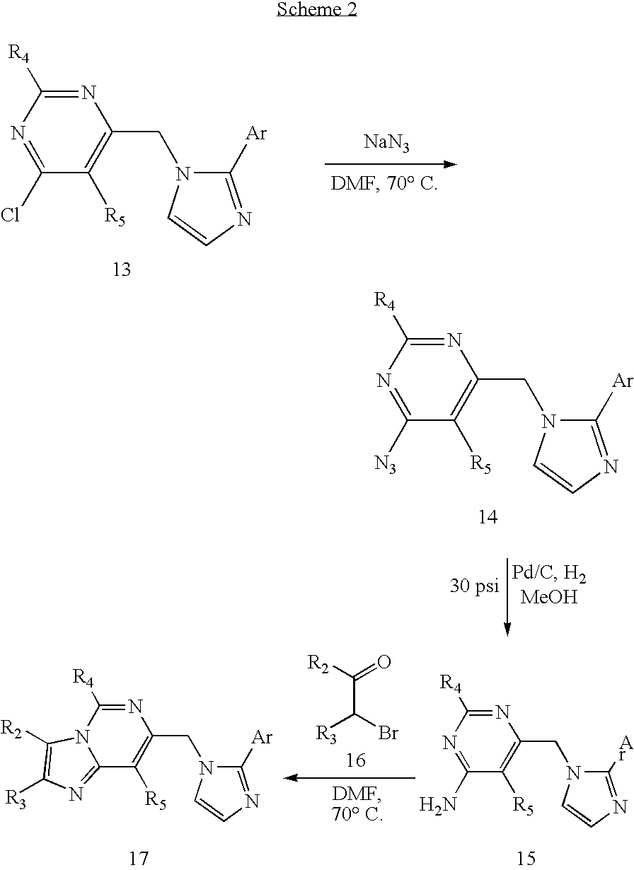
C1(CN2C([Ar])=NC=C2)=C([R5])C(Cl)=NC([R4])=N1.[NaN3].C1(CN2C([Ar])=NC=C2)=C([R5])C([N3])=NC([R4])=N1.C1(CN2C([Ar])=NC=C2)=C([R5])C(N)=NC([R4])=N1.C(C(Br)[R3])([R2])=O.C1(CN2C([Ar])=NC=C2)=C([R5])C2=NC([R3])=C([R2])N2C([R4])=N1
